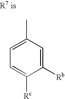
C1=C([Rb])C([Rc])=CC=C1C
